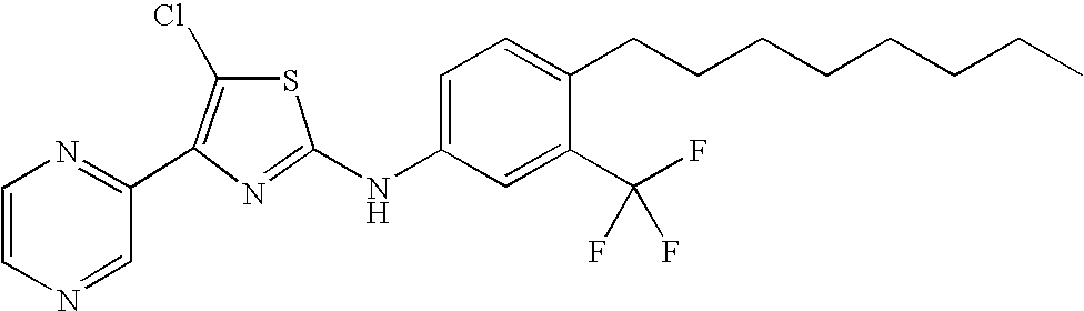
C1=CN=C(C2=C(Cl)SC(NC3=CC=C(CCCCCCCC)C(C(F)(F)F)=C3)=N2)C=N1
